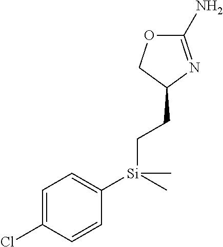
C1(N)=NC(CC[Si](C)(C2=CC=C(Cl)C=C2)C)CO1
